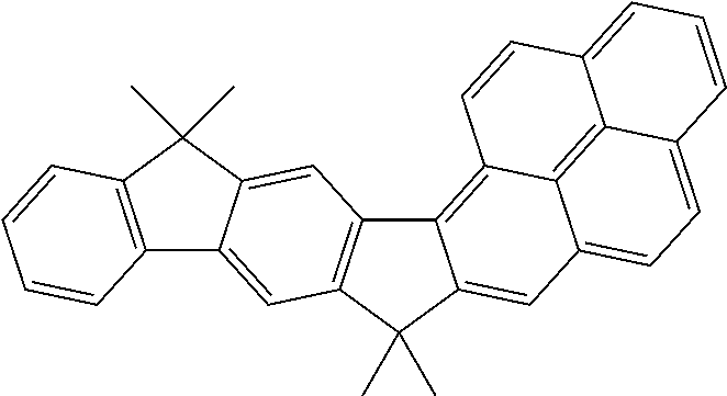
C12=C(C(C)(C)C3=CC4=C(C=C13)C(C)(C)C1=CC3=CC=C5C6=C3C(=C41)C=CC6=CC=C5)C=CC=C2
